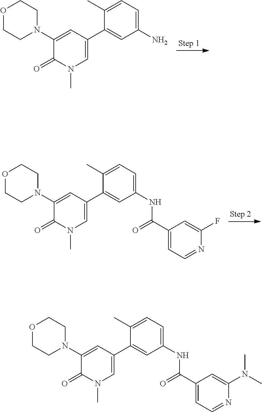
C1=C(C2=CC(N)=CC=C2C)C=C(N2CCOCC2)C(=O)N1C.C1=C(C2=CC(NC(C3=CC=NC(F)=C3)=O)=CC=C2C)C=C(N2CCOCC2)C(=O)N1C.C1=C(C2=CC(NC(C3=CC=NC(N(C)C)=C3)=O)=CC=C2C)C=C(N2CCOCC2)C(=O)N1C
